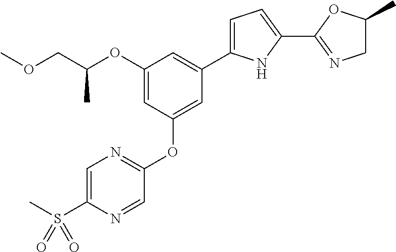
C1=C(S(C)(=O)=O)N=CC(OC2=CC(C3=CC=C(C4=NCC(C)O4)N3)=CC(OC(COC)C)=C2)=N1
